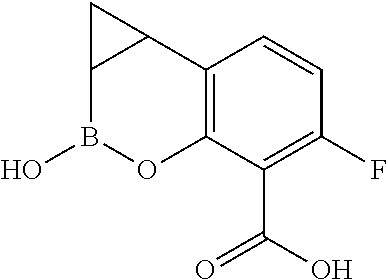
C12=C(C(C(O)=O)=C(F)C=C1)OB(O)C1C2C1
